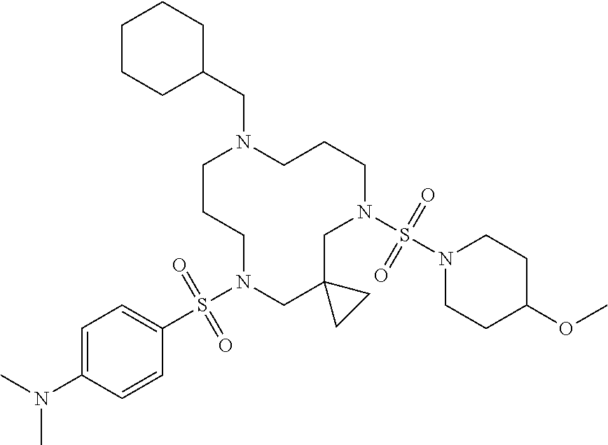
C1CCN(S(C2=CC=C(N(C)C)C=C2)(=O)=O)CC2(CN(S(N3CCC(OC)CC3)(=O)=O)CCCN1CC1CCCCC1)CC2
